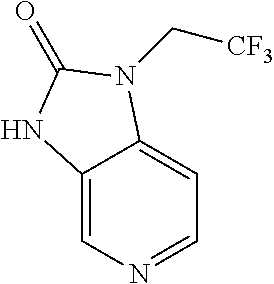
C12=CN=CC=C1N(C[CF3])C(=O)N2
